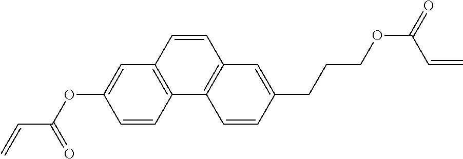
C1=CC2=C(C=C1OC(=O)C=C)C=CC1=C2C=CC(CCCOC(=O)C=C)=C1
